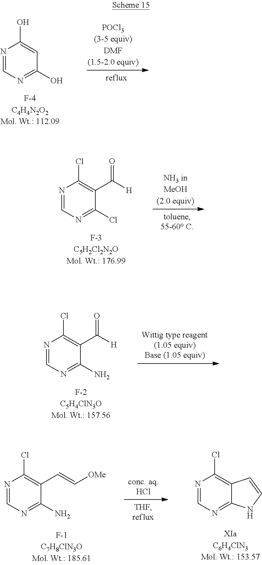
C1=NC(O)=CC(O)=N1.C1=NC(Cl)=C(C([H])=O)C(Cl)=N1.C1=NC(Cl)=C(C([H])=O)C(N)=N1.C1=NC(Cl)=C(C=C[OMe])C(N)=N1.C1=NC(Cl)=C2C(=N1)NC=C2
